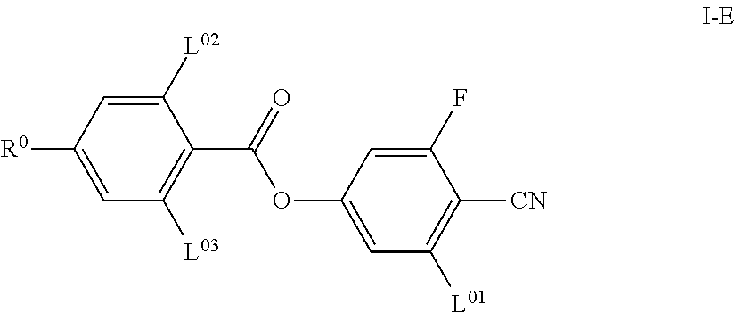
C1(C(=O)OC2=CC([L01])=C([CN])C(F)=C2)=C([L03])C=C([R0])C=C1[L02]
